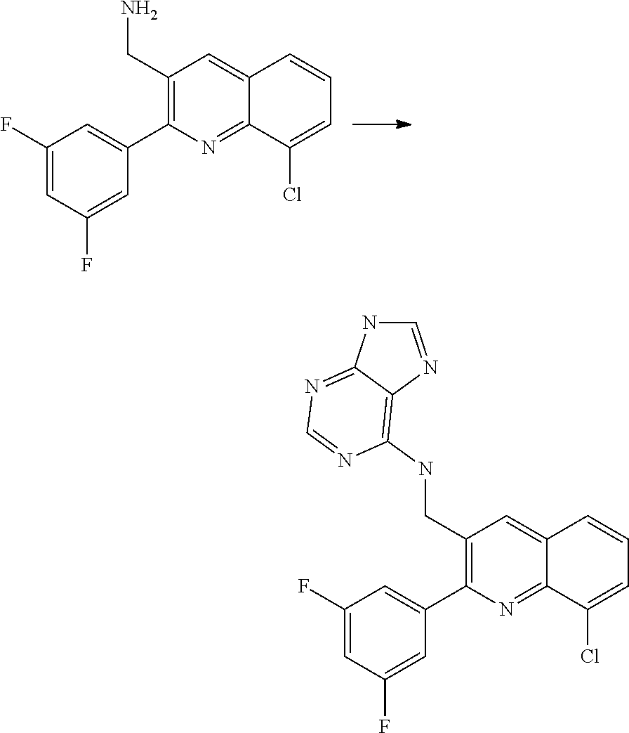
NCC1=C(C2=CC(F)=CC(F)=C2)N=C2C(=C1)C=CC=C2Cl.C(C1=C(C2=CC(F)=CC(F)=C2)N=C2C(=C1)C=CC=C2Cl)NC1=C2C(=NC=N1)NC=N2
